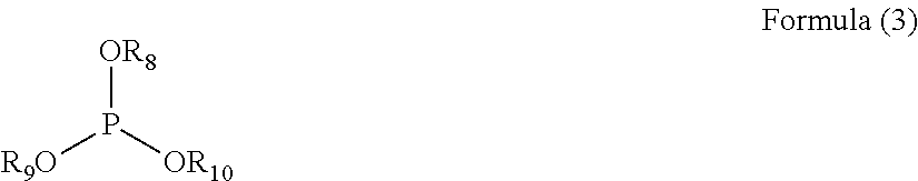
[OR8]P([R9O])[OR10]
